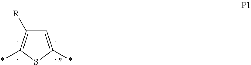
C1=C(*)SC(*)=C1[R]
